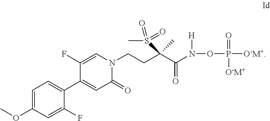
C1=C(OC)C=C(F)C(C2=CC(=O)N(CCC(C(N([H])OP(=O)([O-M+])[O-M+])=O)(S(C)(=O)=O)C)C=C2F)=C1
